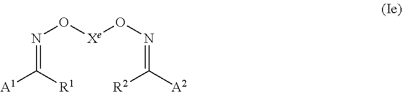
N(O[Xe]ON=C([A2])[R2])=C([A1])[R1]
